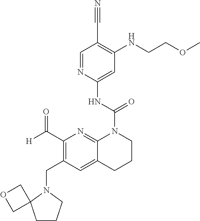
C1=NC(NC(N2CCCC3=CC(CN4C5(CCC4)COC5)=C(C(=O)[H])N=C23)=O)=CC(NCCOC)=C1C#N
